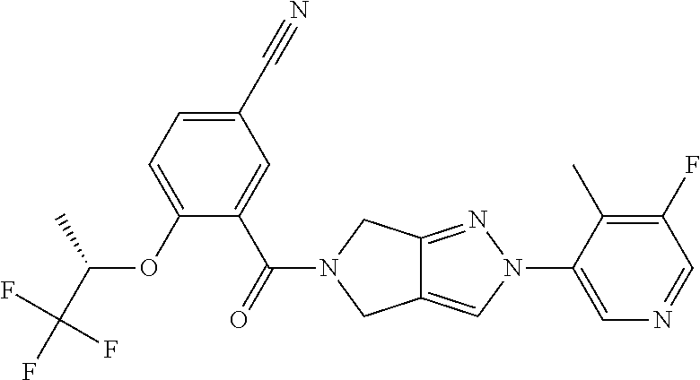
O(C1=CC=C(C#N)C=C1C(=O)N1CC2=CN(C3=CN=CC(F)=C3C)N=C2C1)C(C(F)(F)F)C
